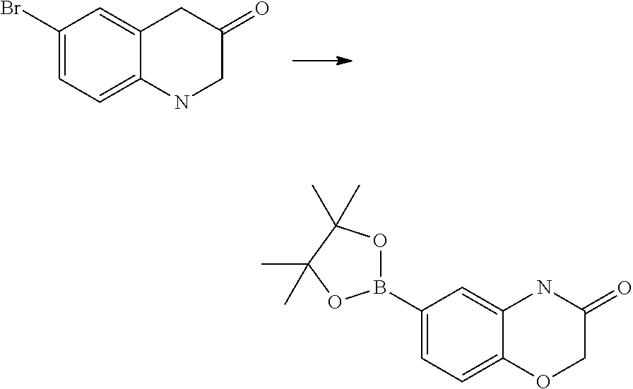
C1(Br)=CC=C2C(=C1)CC(=O)CN2.C1(B2OC(C)(C)C(C)(C)O2)=CC=C2C(=C1)NC(=O)CO2
